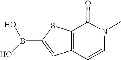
C12=C(C(=O)N(C)C=C1)SC(B(O)O)=C2
